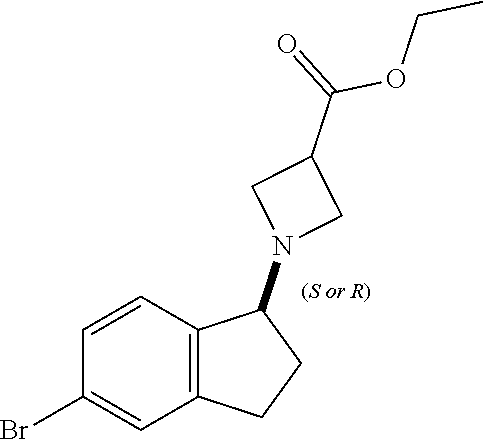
C12=C(C=CC(Br)=C1)C(N1CC(C(=O)OCC)C1)CC2
